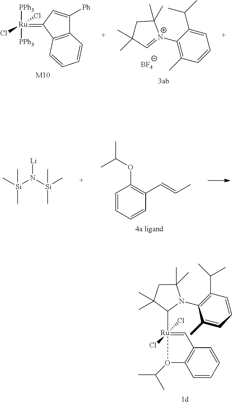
[PPh3][Ru]([PPh3])(Cl)(Cl)=C1C2=C(C([Ph])=C1)C=CC=C2.[M10].[BF4].C1(C)=C([N+]2=CC(C)(C)CC2(C)C)C(C(C)C)=CC=C1.CC(C)OC1=C(C=CC)C=CC=C1.C[Si](N([Si](C)(C)C)[Li])(C)C.C1=CC=CC2=C1O(C(C)C)[Ru](C1N(C3=C(C(C)C)C=CC=C3C)C(C)(C)CC1(C)C)(Cl)(Cl)=C2
